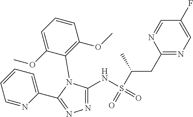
C1(F)=CN=C(CC(S(=O)(NC2=NN=C(C3=CC=CC=N3)N2C2=C(OC)C=CC=C2OC)=O)C)N=C1
